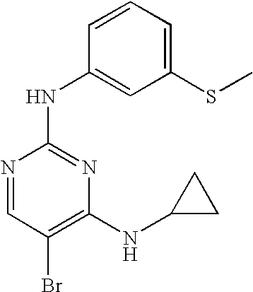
C1=C(SC)C=C(NC2=NC(NC3CC3)=C(Br)C=N2)C=C1
